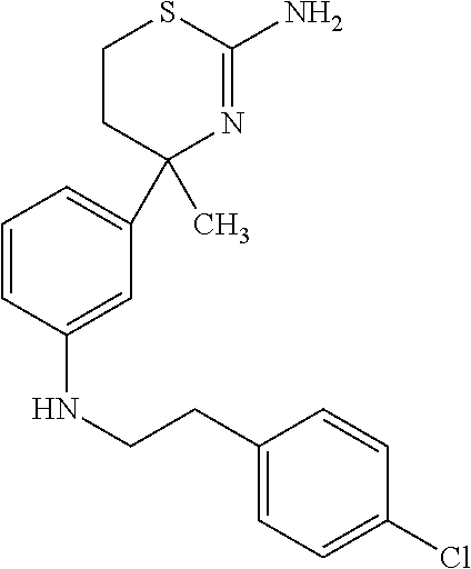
C1CC(C)(C2=CC=CC(NCCC3=CC=C(Cl)C=C3)=C2)N=C(N)S1
